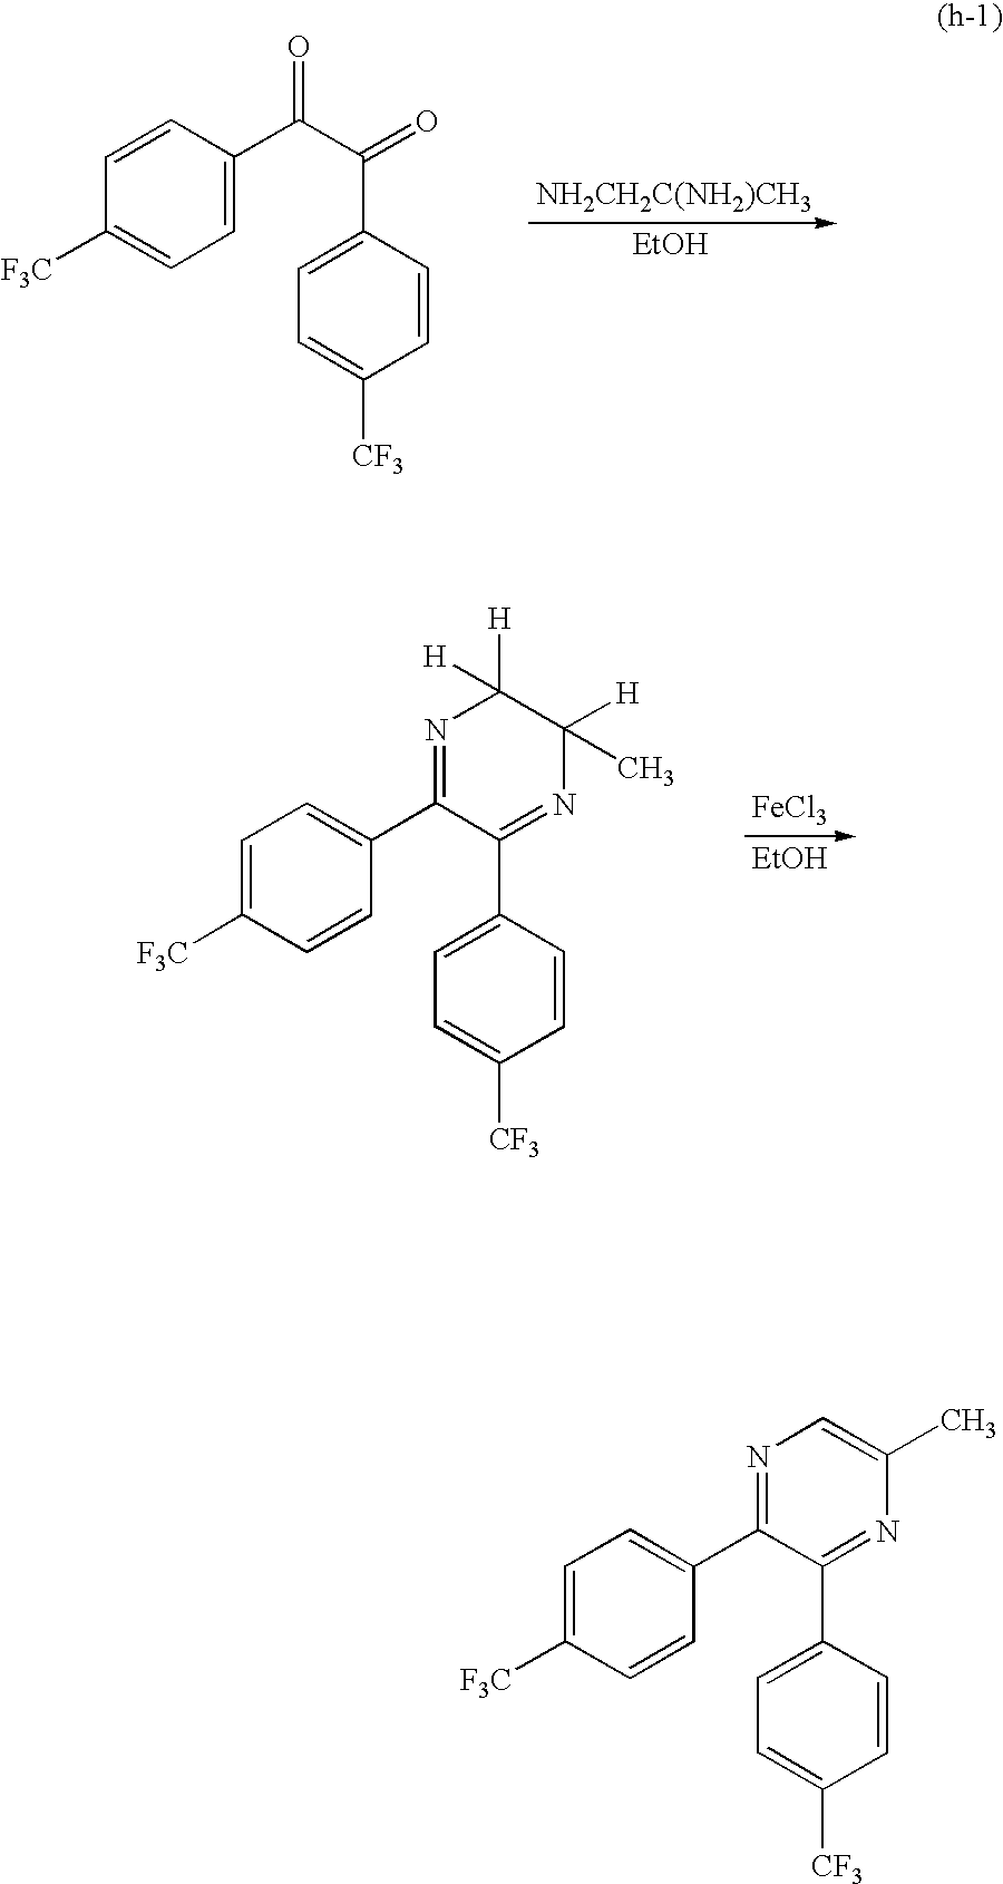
[NH2CH2C(NH2)CH3].[EtOH].C1=C(C(C(=O)C2=CC=C([CF3])C=C2)=O)C=CC([F3C])=C1.[FeCl3].[EtOH].C1=CC([F3C])=CC=C1C1=NC([H])([H])C([H])(C)N=C1C1=CC=C([CF3])C=C1.C1=CC([F3C])=CC=C1C1=NC=C(C)N=C1C1=CC=C([CF3])C=C1
